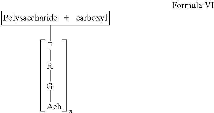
CF[R][G][Ach]
